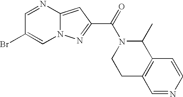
C1=NC2=CC(C(=O)N3CCC4=C(C3C)C=CN=C4)=NN2C=C1Br
